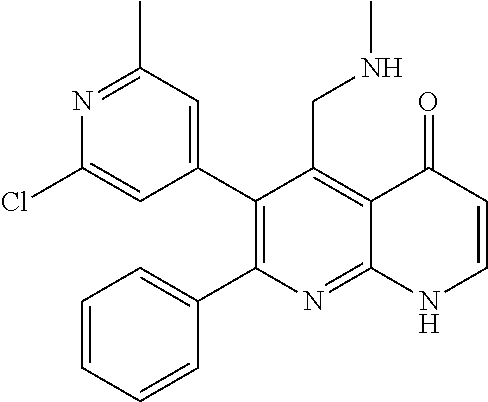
N1=C(C)C=C(C2=C(C3=CC=CC=C3)N=C3C(=C2CNC)C(=O)C=CN3)C=C1Cl
